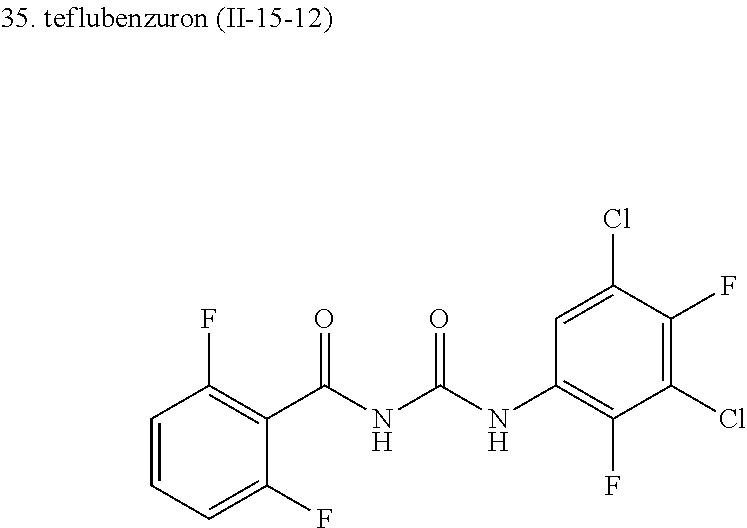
C1=CC=C(F)C(C(NC(NC2=C(F)C(Cl)=C(F)C(Cl)=C2)=O)=O)=C1F
